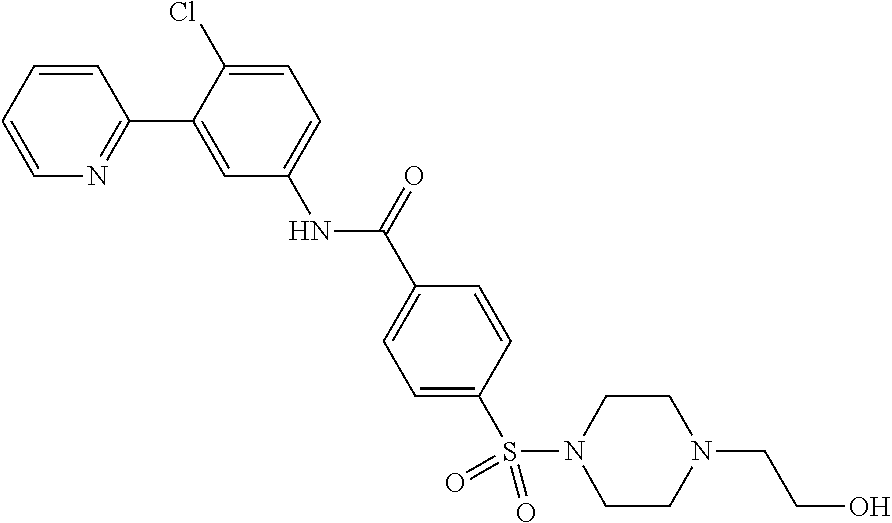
C1=CC=CN=C1C1=CC(NC(=O)C2=CC=C(S(N3CCN(CCO)CC3)(=O)=O)C=C2)=CC=C1Cl
